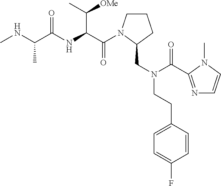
C(=O)(C(C([OMe])C)NC(=O)C(C)NC)N1CCCC1CN(CCC1=CC=C(F)C=C1)C(=O)C1=NC=CN1C
